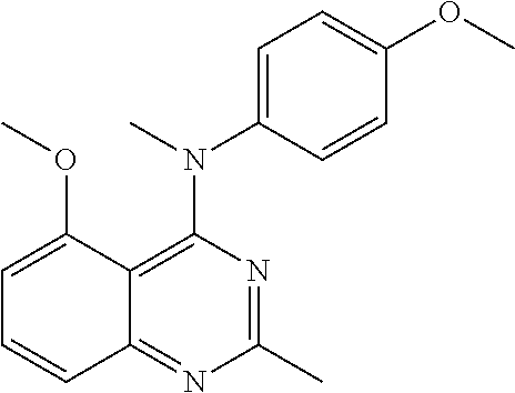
C1=C(N(C)C2=C3C(=NC(C)=N2)C=CC=C3OC)C=CC(OC)=C1
